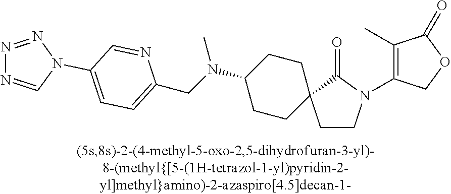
C(N(C1CCC2(CC1)CCN(C1=C(C)C(=O)OC1)C2=O)C)C1=CC=C(N2C=NN=N2)C=N1
